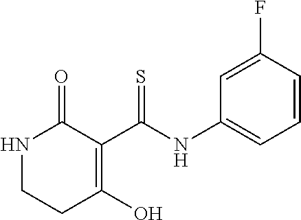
C1(F)=CC(NC(C2=C(O)CCNC2=O)=S)=CC=C1
